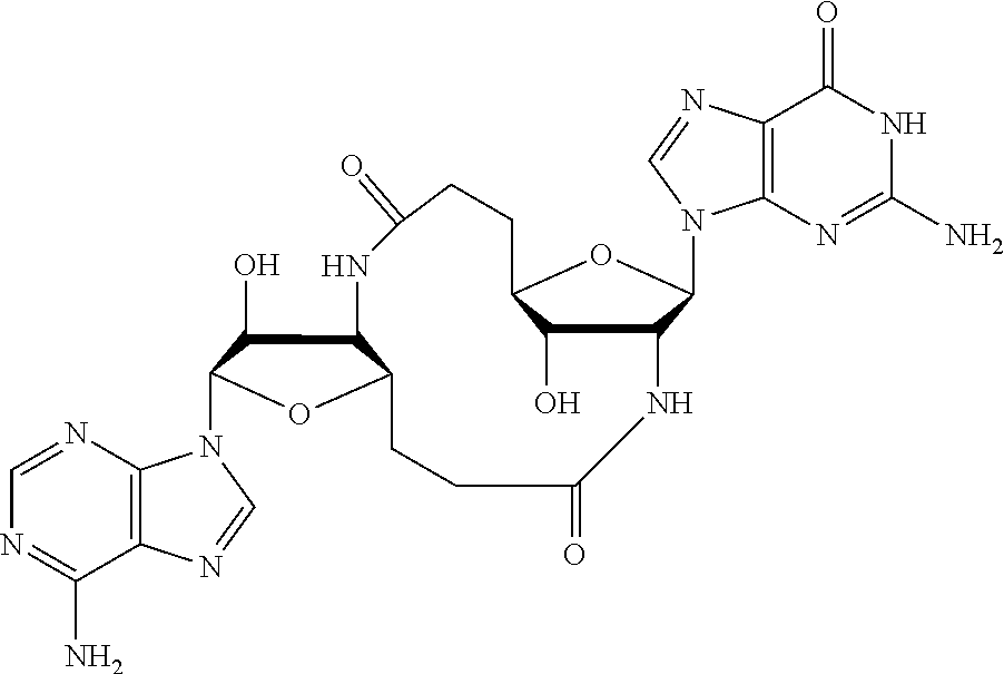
C12=C(N=CN=C1N)N(C1C(O)C3C(O1)CCC(=O)NC1C(O)C(CCC(=O)N3)OC1N1C3=C(N=C1)C(=O)NC(N)=N3)C=N2
